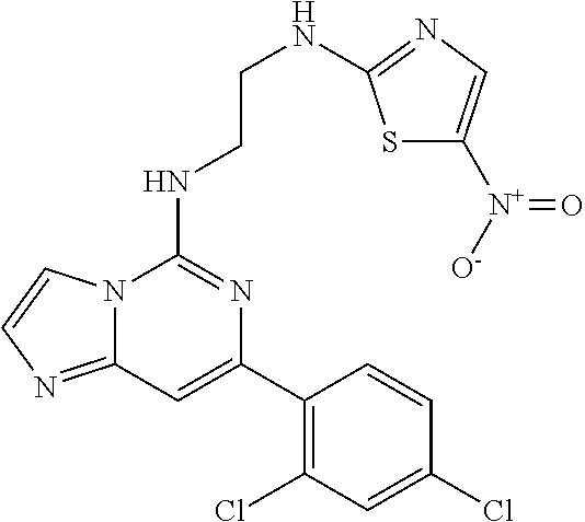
N12C(=NC=C1)C=C(C1=C(Cl)C=C(Cl)C=C1)N=C2NCCNC1=NC=C([N+]([O-])=O)S1
